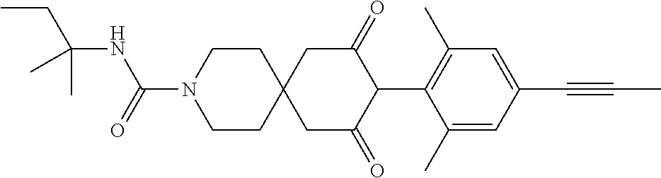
C1CN(C(=O)NC(CC)(C)C)CCC12CC(=O)C(C1=C(C)C=C(C#CC)C=C1C)C(=O)C2
